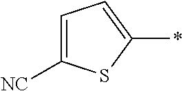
C1([NC])=CC=C(*)S1
